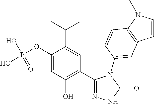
C1(C2=C(O)C=C(OP(O)(O)=O)C(C(C)C)=C2)=NNC(=O)N1C1=CC2=C(N(C)C=C2)C=C1
